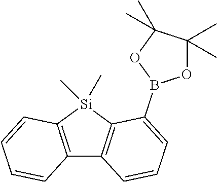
C12=C([Si](C)(C)C3=C1C=CC=C3B1OC(C)(C)C(C)(C)O1)C=CC=C2
